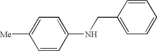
C1=CC(NCC2=CC=CC=C2)=CC=C1[Me]
